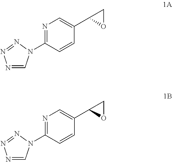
N1=CN(C2=NC=C(C3OC3)C=C2)N=N1.N1=CN(C2=NC=C(C3OC3)C=C2)N=N1
